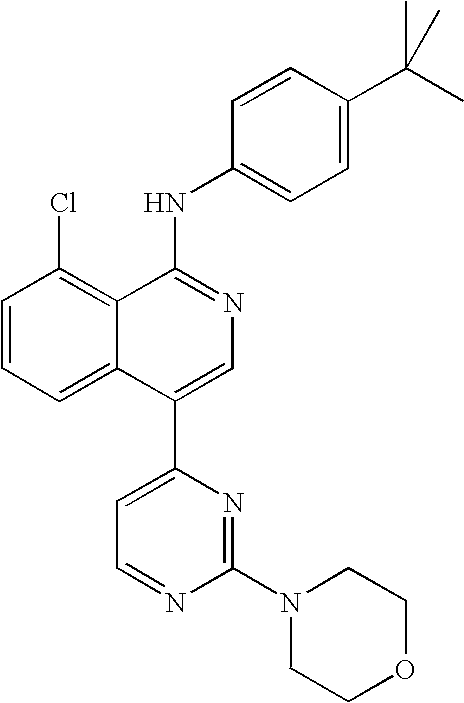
C1=CC=C2C(=C1Cl)C(NC1=CC=C(C(C)(C)C)C=C1)=NC=C2C1=CC=NC(N2CCOCC2)=N1
